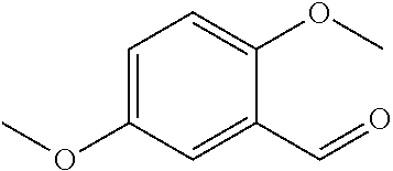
C1(OC)=CC=C(OC)C=C1C=O
